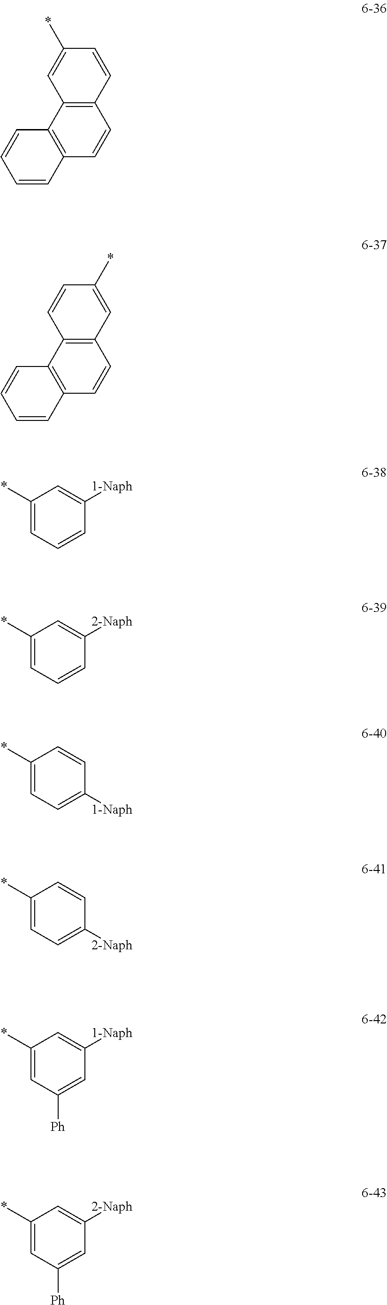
C12=C(C3=C(C=C1)C=CC=C3)C=C(*)C=C2.C12=C(C3=C(C=C1)C=CC=C3)C=CC(*)=C2.C1(*)=CC=CC([1-Naph])=C1.C1(*)=CC=CC([2-Naph])=C1.C1(*)=CC=C([1-Naph])C=C1.C1(*)=CC=C([2-Naph])C=C1.C1(*)=CC([Ph])=CC([1-Naph])=C1.C1(*)=CC([Ph])=CC([2-Naph])=C1
